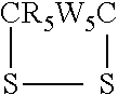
S([CR5W5C]S)C
